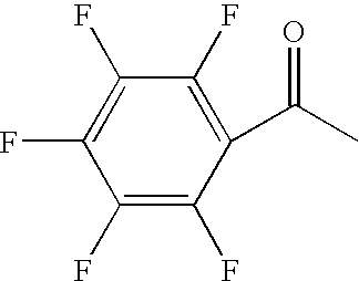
C1(F)=C(F)C(C(C)=O)=C(F)C(F)=C1F
